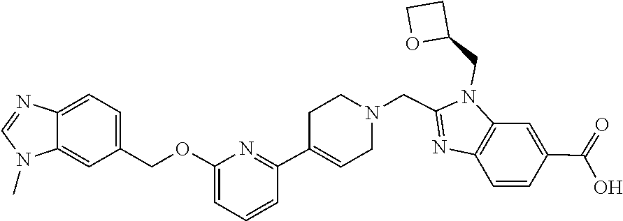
C1=C(C(=O)O)C=CC2=C1N(CC1OCC1)C(CN1CC=C(C3=NC(OCC4=CC=C5N=CN(C)C5=C4)=CC=C3)CC1)=N2
